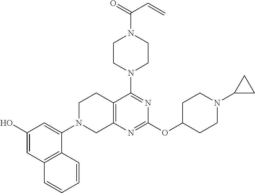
C1(O)=CC2=C(C(N3CC4=C(CC3)C(N3CCN(C(=O)C=C)CC3)=NC(OC3CCN(C5CC5)CC3)=N4)=C1)C=CC=C2
